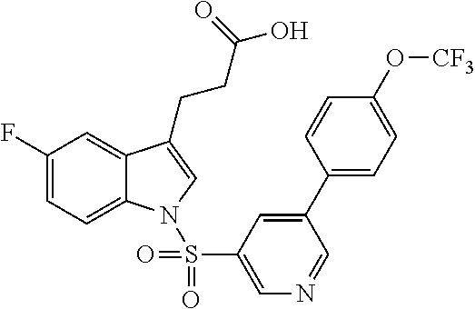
C1(F)=CC=C2C(=C1)C(CCC(=O)O)=CN2S(C1=CN=CC(C2=CC=C(O[CF3])C=C2)=C1)(=O)=O
